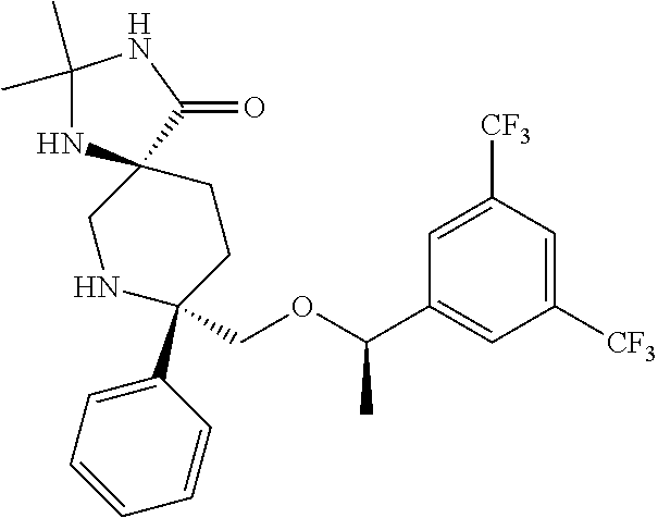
C1(C)(C)NC2(C(=O)N1)CNC(C1=CC=CC=C1)(COC(C1=CC([CF3])=CC([CF3])=C1)C)CC2
